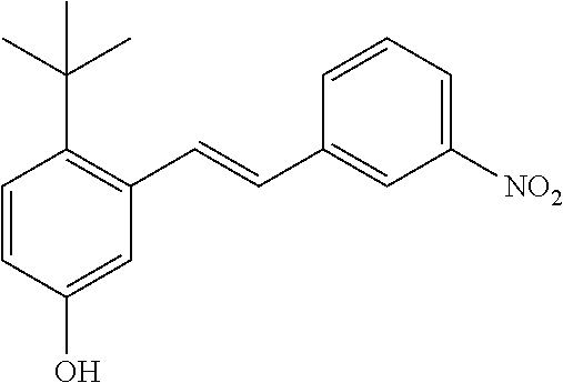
C1=CC(O)=CC(C=CC2=CC([NO2])=CC=C2)=C1C(C)(C)C
